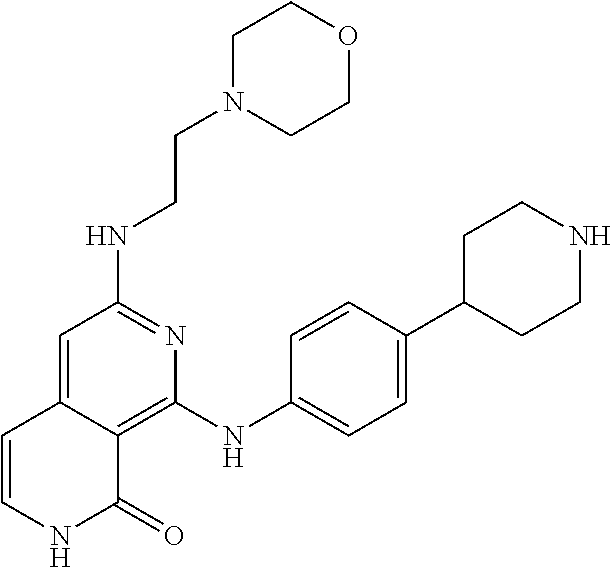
C1(NCCN2CCOCC2)=NC(NC2=CC=C(C3CCNCC3)C=C2)=C2C(=C1)C=CNC2=O
